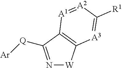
N1=C([Q][Ar])C2=C([W]1)[A3]=C([R1])[A2]=[A1]2
